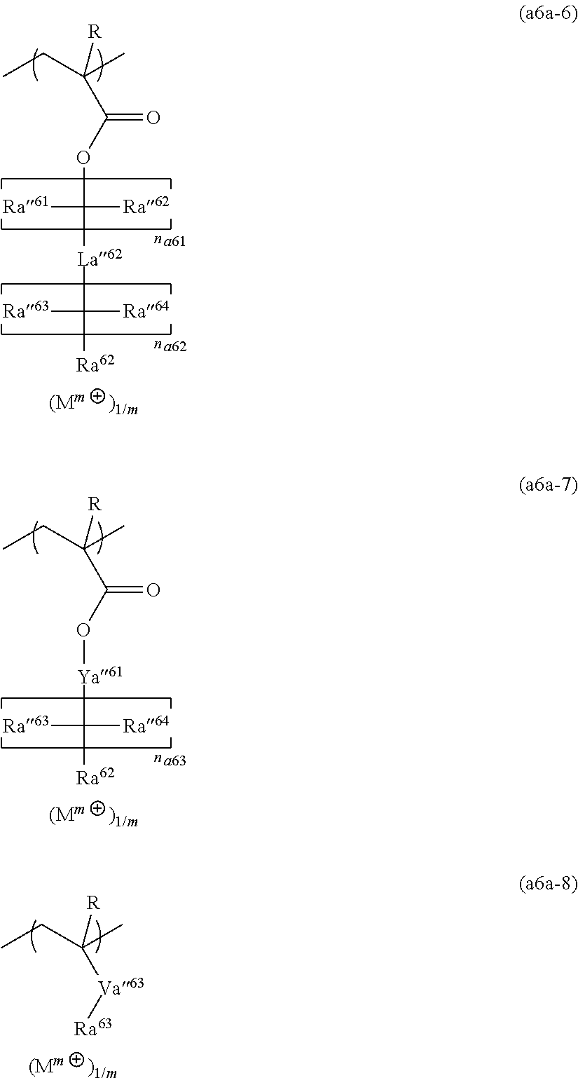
[(Mm].[)1/m].[a61].[a62].C([Ra62])([Ra61])(OC(C(CC)(C)[R])=O)[La62]C([Ra64])([Ra63])[Ra62].[(Mm].[)1/m].[a63].C([Ra64])([Ra63])([Ra62])[Ya61]OC(C(CC)(C)[R])=O.[(Mm].[)1/m].[Va63](C(CC)(C)[R])[Ra63]
